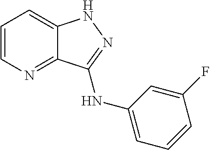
C1=CN=C2C(=C1)NN=C2NC1=CC=CC(F)=C1
